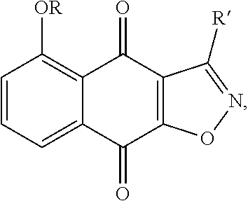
C1=CC=C2C(=C1[OR])C(=O)C1=C(C2=O)ON=C1[R]
